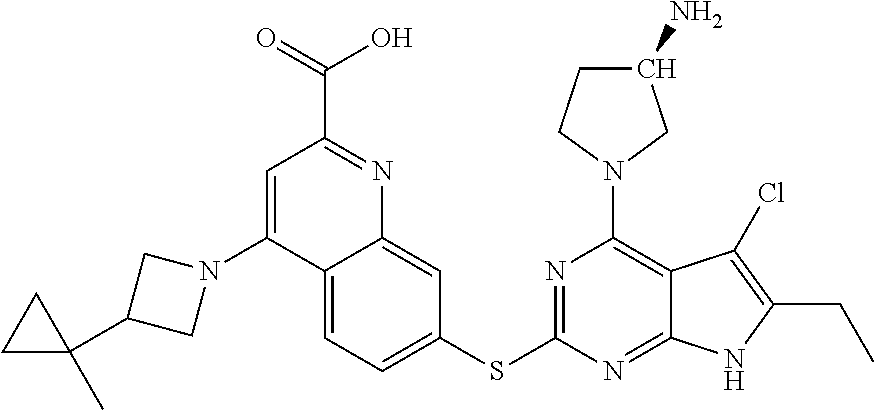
C1(SC2=NC(N3CC(N)CC3)=C3C(=N2)NC(CC)=C3Cl)=CC=C2C(=C1)N=C(C(=O)O)C=C2N1CC(C2(C)CC2)C1
